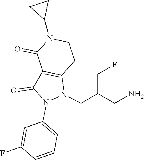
C1=C(F)C=CC=C1N1C(=O)C2=C(CCN(C3CC3)C2=O)N1CC(CN)=CF
